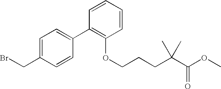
C1=C(CBr)C=CC(C2=C(OCCCC(C(OC)=O)(C)C)C=CC=C2)=C1
